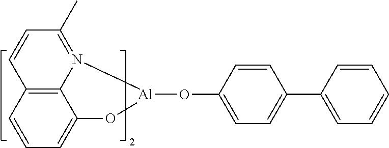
C1=C(O[Al]2N3=C(C)C=CC4=C3C(=CC=C4)O2)C=CC(C2=CC=CC=C2)=C1
